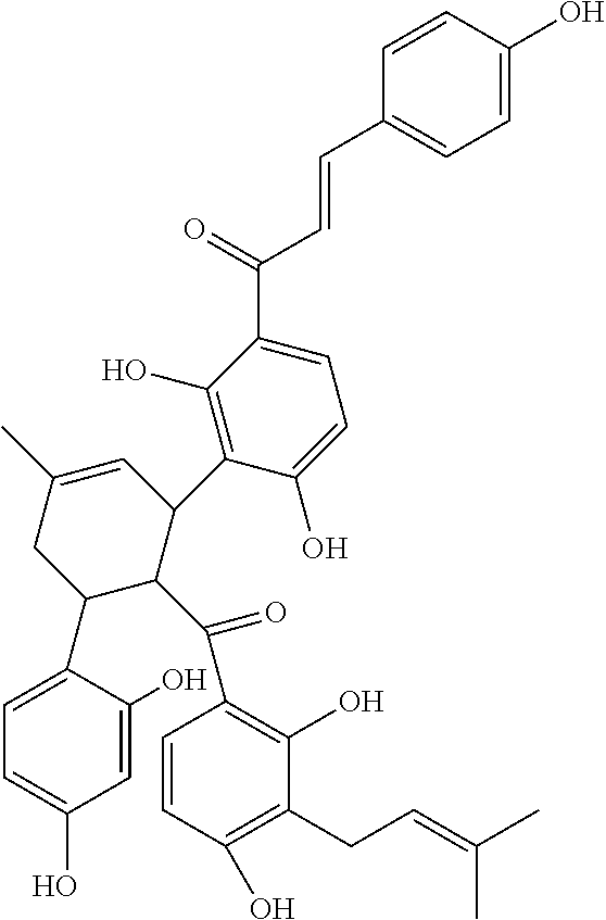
C1=C(C)CC(C2=CC=C(O)C=C2O)C(C(=O)C2=C(O)C(CC=C(C)C)=C(O)C=C2)C1C1=C(O)C(C(=O)C=CC2=CC=C(O)C=C2)=CC=C1O
